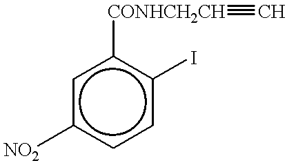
c1c([NO2])ccc(I)c1[CONHCH2CH]#C
